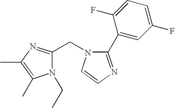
C1=C(C2=NC=CN2CC2=NC(C)=C(C)N2CC)C(F)=CC=C1F
